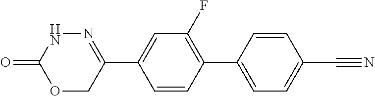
N1C(=O)OCC(C2=CC(F)=C(C3=CC=C(C#N)C=C3)C=C2)=N1
